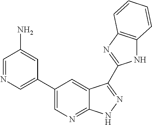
C1(C2=CN=CC(N)=C2)=CN=C2C(=C1)C(C1=NC3=C(N1)C=CC=C3)=NN2
